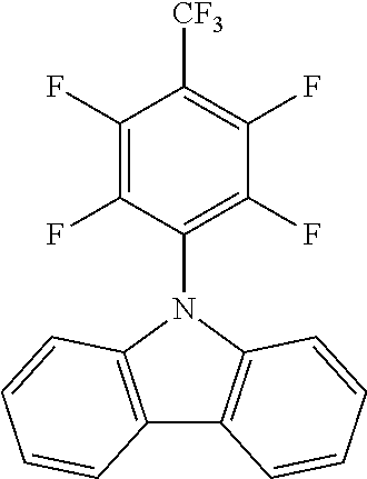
C12=C(N(C3=C(F)C(F)=C([CF3])C(F)=C3F)C3=C1C=CC=C3)C=CC=C2
